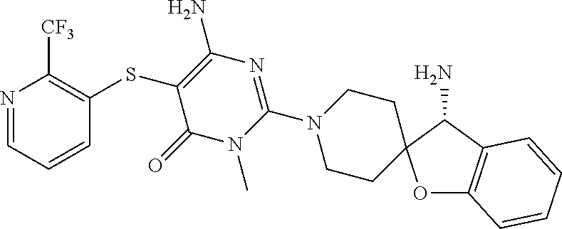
N1=CC=CC(SC2=C(N)N=C(N3CCC4(CC3)OC3=C(C4N)C=CC=C3)N(C)C2=O)=C1[CF3]
